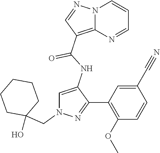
N12C(=C(C(NC3=CN(CC4(O)CCCCC4)N=C3C3=C(OC)C=CC(C#N)=C3)=O)C=N1)N=CC=C2
